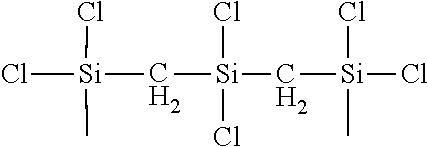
[Si](C[Si](C[Si](Cl)(Cl)C)(Cl)Cl)(Cl)(Cl)C
